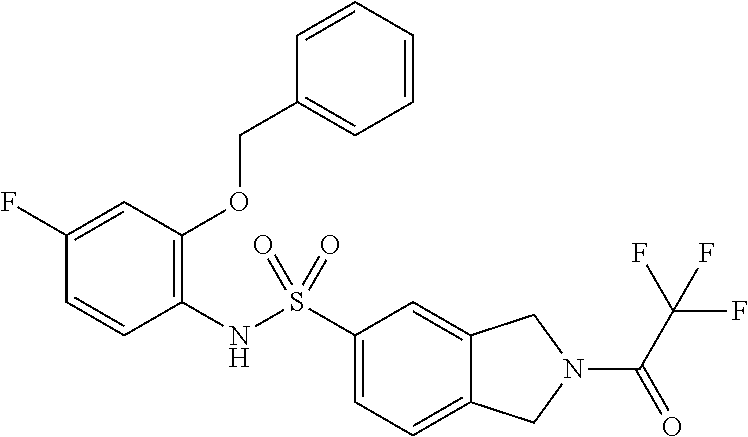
C1(NS(C2=CC=C3C(=C2)CN(C(C(F)(F)F)=O)C3)(=O)=O)=C(OCC2=CC=CC=C2)C=C(F)C=C1
